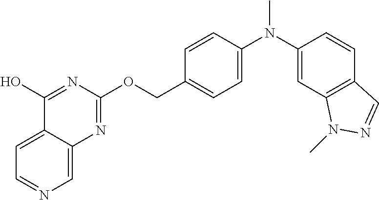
C1=C2C(=CN=C1)N=C(OCC1=CC=C(N(C3=CC4=C(C=C3)C=NN4C)C)C=C1)N=C2O
